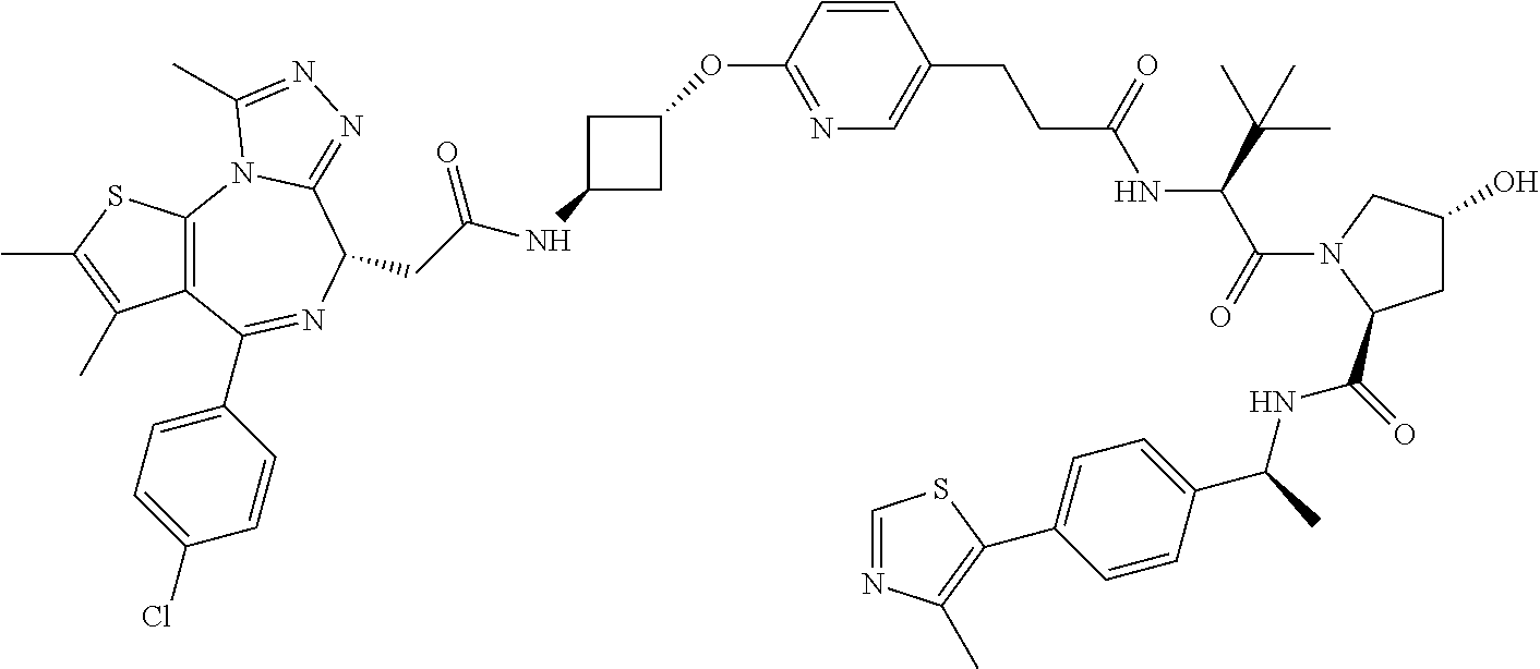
C12=C(C(C3=CC=C(Cl)C=C3)=NC(CC(=O)NC3CC(OC4=NC=C(CCC(NC(C(N5C(C(=O)NC(C6=CC=C(C7=C(C)N=CS7)C=C6)C)CC(O)C5)=O)C(C)(C)C)=O)C=C4)C3)C3=NN=C(C)N13)C(C)=C(C)S2
